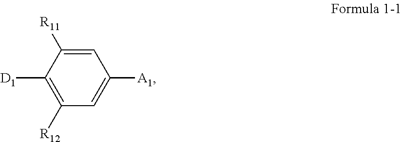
C1=C([R11])C([D1])=C([R12])C=C1[A1]
